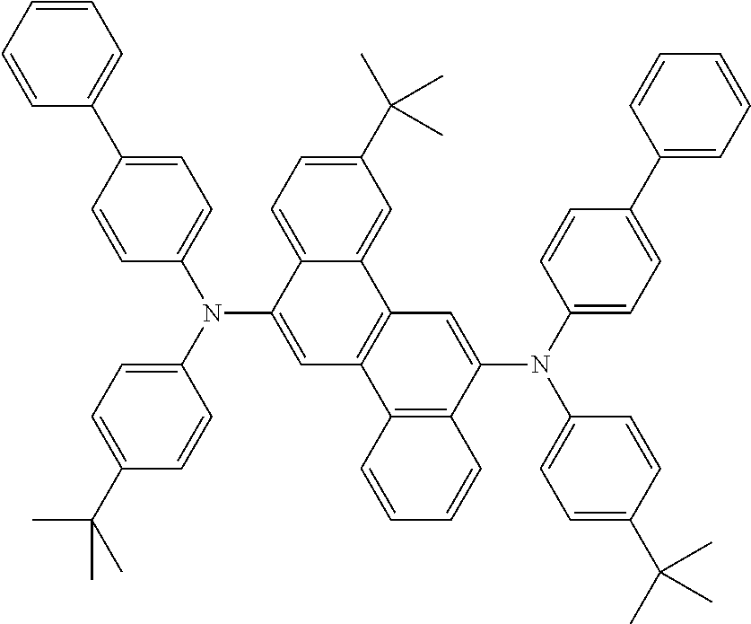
C1=C(C2=CC=CC=C2)C=CC(N(C2=CC=C(C(C)(C)C)C=C2)C2=CC3=C(C4=CC(C(C)(C)C)=CC=C42)C=C(N(C2=CC=C(C4=CC=CC=C4)C=C2)C2=CC=C(C(C)(C)C)C=C2)C2=C3C=CC=C2)=C1
